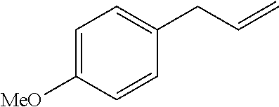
C1=C([MeO])C=CC(CC=C)=C1
